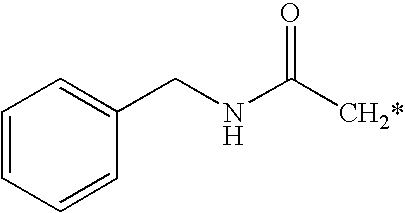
C1=CC=CC(CNC([CH2*])=O)=C1
